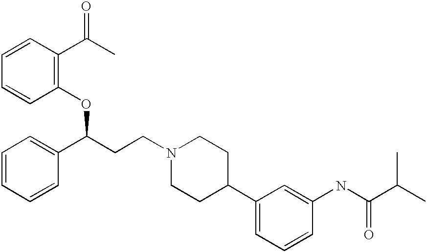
O(C(C1=CC=CC=C1)CCN1CCC(C2=CC=CC(NC(C(C)C)=O)=C2)CC1)C1=C(C(C)=O)C=CC=C1
